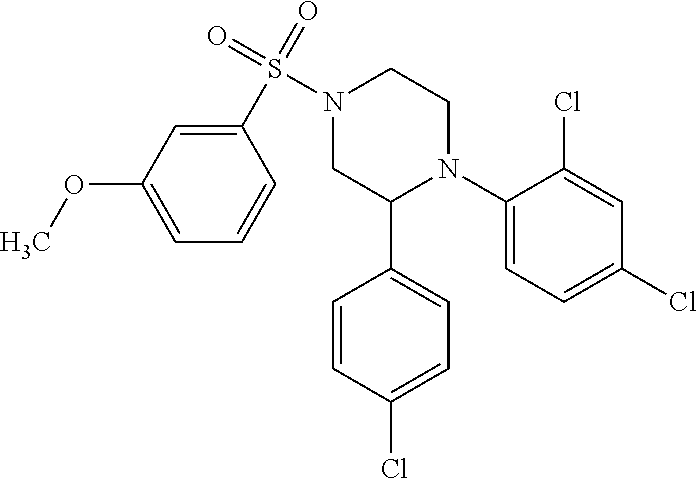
C1(N2CCN(S(=O)(=O)C3=CC(OC)=CC=C3)CC2C2=CC=C(Cl)C=C2)=CC=C(Cl)C=C1Cl
